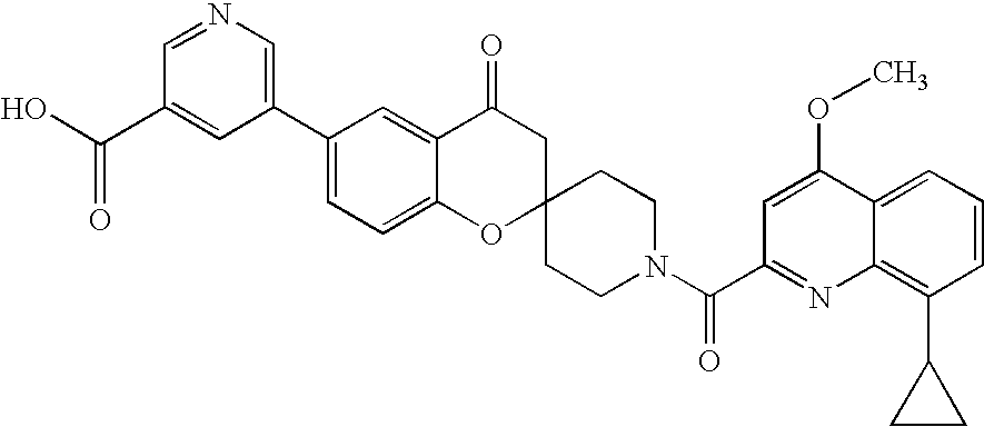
C12=CC=C(C3=CN=CC(C(O)=O)=C3)C=C1C(=O)CC1(O2)CCN(C(C2=NC3=C(C4CC4)C=CC=C3C(OC)=C2)=O)CC1
